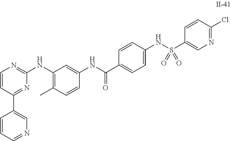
C1=CC(C2=CN=CC=C2)=NC(NC2=C(C)C=CC(NC(C3=CC=C(NS(C4=CN=C(Cl)C=C4)(=O)=O)C=C3)=O)=C2)=N1
